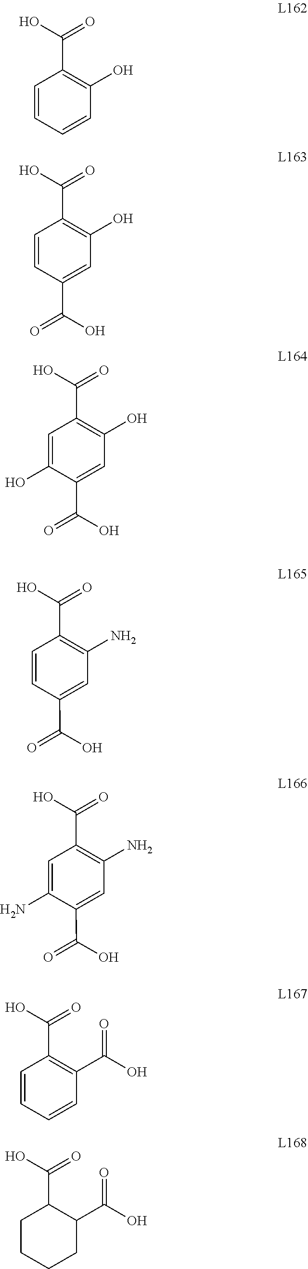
C1=CC(O)=C(C(O)=O)C=C1.C1(C(O)=O)=CC(O)=C(C(O)=O)C=C1.C1(C(O)=O)=CC(O)=C(C(O)=O)C=C1O.C1(C(O)=O)=CC(N)=C(C(O)=O)C=C1.C1(C(O)=O)=CC(N)=C(C(O)=O)C=C1N.C1=CC(C(=O)O)=C(C(O)=O)C=C1.C1CC(C(=O)O)C(C(O)=O)CC1
